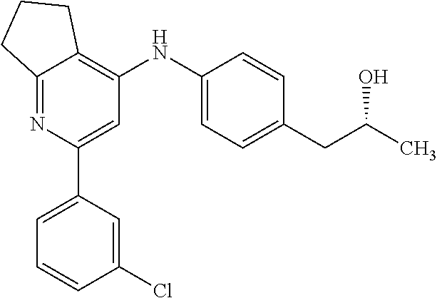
C12=NC(C3=CC=CC(Cl)=C3)=CC(NC3=CC=C(CC(C)O)C=C3)=C1CCC2
